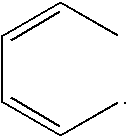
CC=CC=CC
